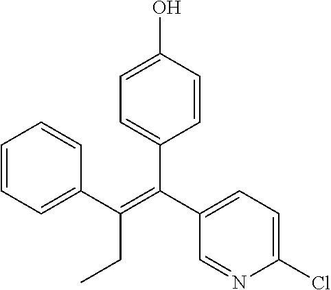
C1=CC=C(C(=C(C2=CC=C(Cl)N=C2)C2=CC=C(O)C=C2)CC)C=C1
